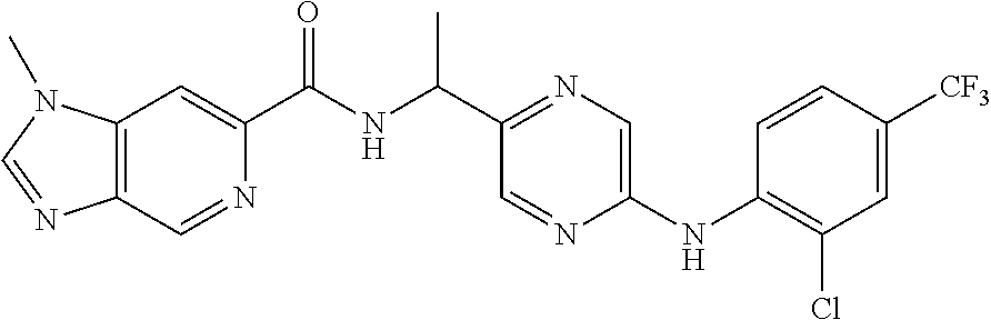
C12=C(C=C(C(NC(C)C3=NC=C(NC4=C(Cl)C=C([CF3])C=C4)N=C3)=O)N=C1)N(C)C=N2
